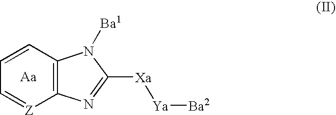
C12=C(N=C([Xa][Ya][Ba2])N1[Ba1])[Z]=CC=C2
